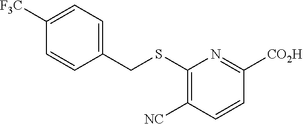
C1([F3C])=CC=C(CSC2=C([NC])C=CC([CO2H])=N2)C=C1
